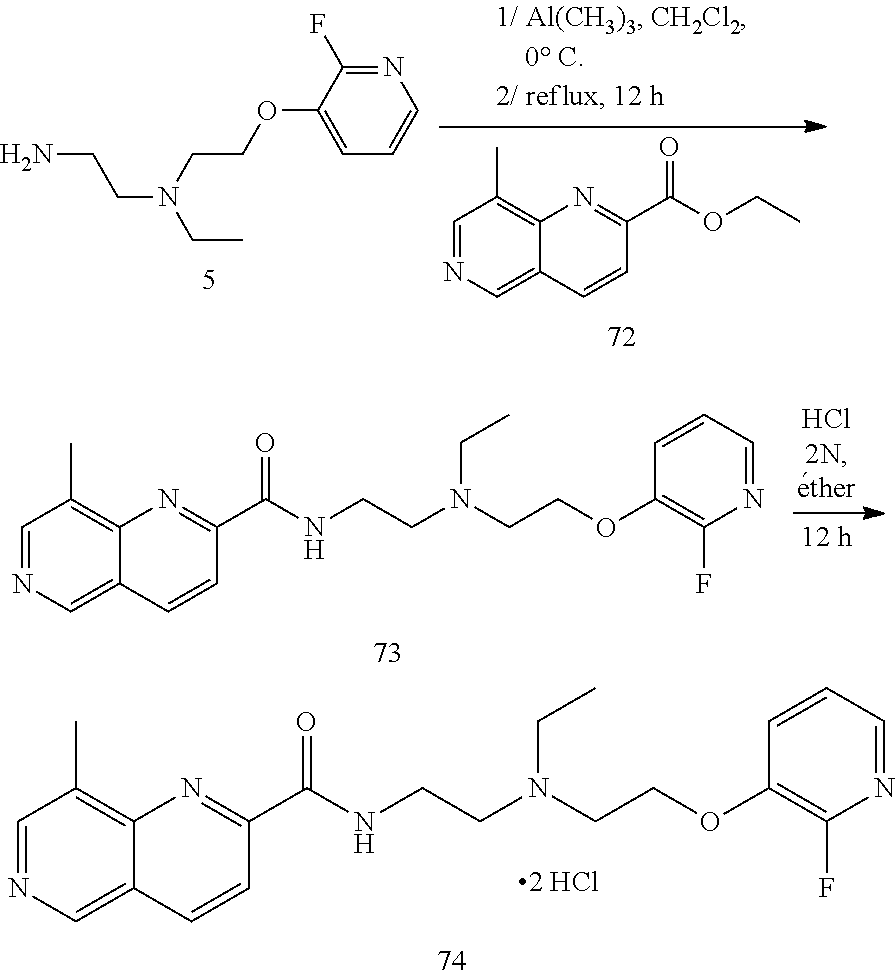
NCCN(CC)CCOC1=CC=CN=C1F.C1=NC=C2C(=C1C)N=C(C(OCC)=O)C=C2.C1=NC=C2C(=C1C)N=C(C(NCCN(CCOC1=C(F)N=CC=C1)CC)=O)C=C2.[2 HCl].C1=NC=C2C(=C1C)N=C(C(NCCN(CCOC1=C(F)N=CC=C1)CC)=O)C=C2
